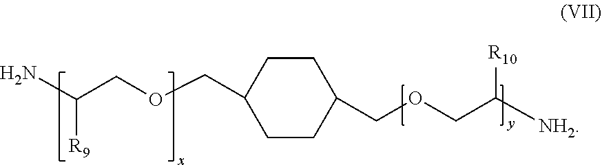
C(COCC1CCC(COCC([NH2])[R10])CC1)(N)[R9]
